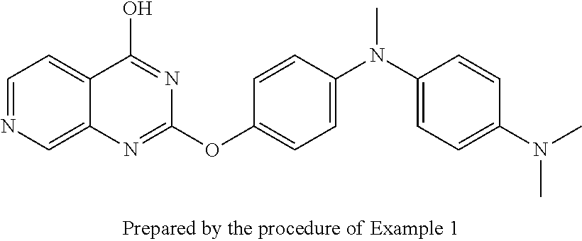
C1=NC=C2C(=C1)C(O)=NC(OC1=CC=C(N(C3=CC=C(N(C)C)C=C3)C)C=C1)=N2
